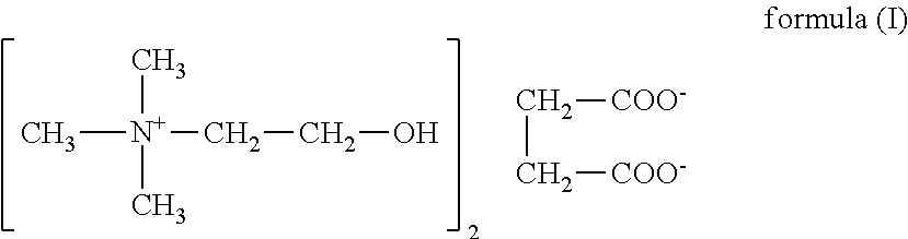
C[N+](C)(C)CCO.C(C[COO-])[COO-]
